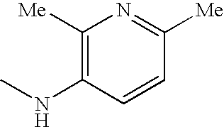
C1([Me])=C(NC)C=CC([Me])=N1
